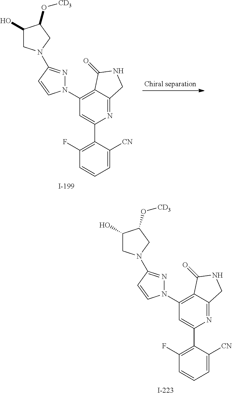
C1(C2=CC(N3N=C(N4CC(O)C(O[CD3])C4)C=C3)=C3C(=N2)CNC3=O)=C(F)C=CC=C1[CN].C1(C2=CC(N3N=C(N4CC(O)C(O[CD3])C4)C=C3)=C3C(=N2)CNC3=O)=C(F)C=CC=C1[CN]
